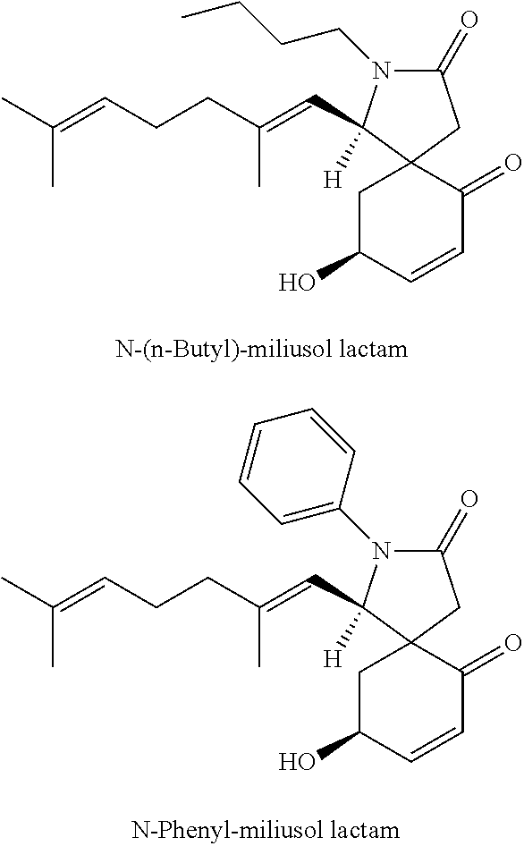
CC(=CCCC(C)=CC1([H])C2(CC(=O)N1CCCC)CC(O)C=CC2=O)C.CC(=CCCC(C)=CC1([H])C2(CC(=O)N1C1=CC=CC=C1)CC(O)C=CC2=O)C
